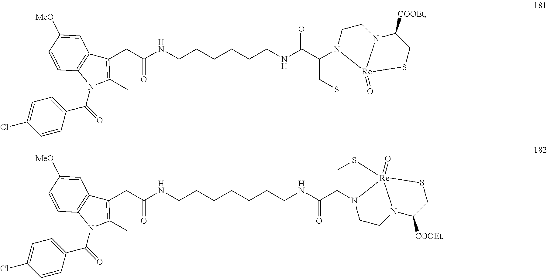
C(NCCCCCCCNC(C1CS[Re]23(=O)N1CCN2C([COOEt])CS3)=O)(=O)CC1=C(C)N(C(C2=CC=C(Cl)C=C2)=O)C2=C1C=C([MeO])C=C2.C(NCCCCCCNC(C(CS)N1CCN2C([COOEt])CS[Re]12=O)=O)(=O)CC1=C(C)N(C(C2=CC=C(Cl)C=C2)=O)C2=C1C=C([MeO])C=C2
